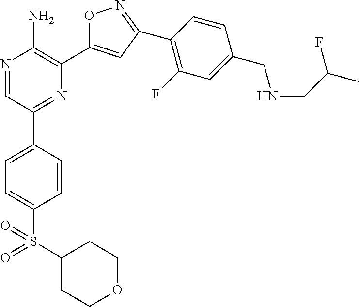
N1=CC(C2=CC=C(S(C3CCOCC3)(=O)=O)C=C2)=NC(C2=CC(C3=C(F)C=C(CNCC(C)F)C=C3)=NO2)=C1N
